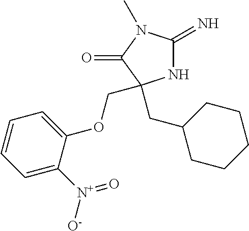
N1C(=N)N(C)C(=O)C1(CC1CCCCC1)COC1=CC=CC=C1[N+](=O)[O-]
